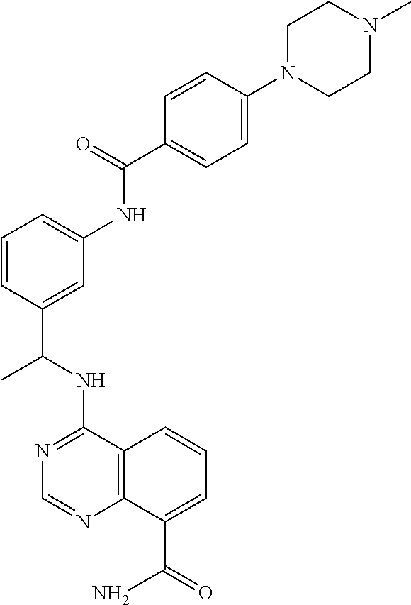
N1=C(NC(C2=CC(NC(C3=CC=C(N4CCN(C)CC4)C=C3)=O)=CC=C2)C)C2=C(N=C1)C(C(=O)N)=CC=C2
